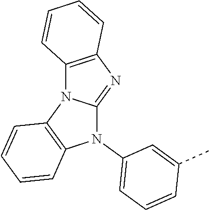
N1(C2=CC=CC(C)=C2)C2=NC3=C(N2C2=C1C=CC=C2)C=CC=C3
